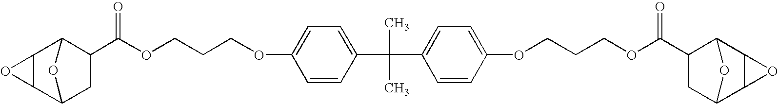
C12C(O1)C1C(C(OCCCOC3=CC=C(C(C)(C)C4=CC=C(OCCCOC(C5CC6C7C(C5O6)O7)=O)C=C4)C=C3)=O)CC2O1
